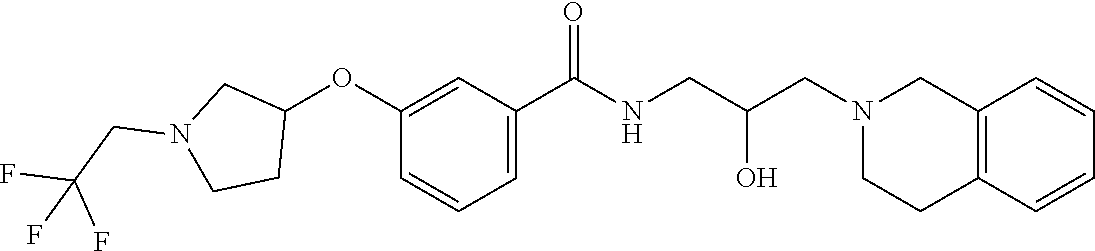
C1(OC2CN(CC(F)(F)F)CC2)=CC(C(NCC(CN2CCC3=C(C2)C=CC=C3)O)=O)=CC=C1
